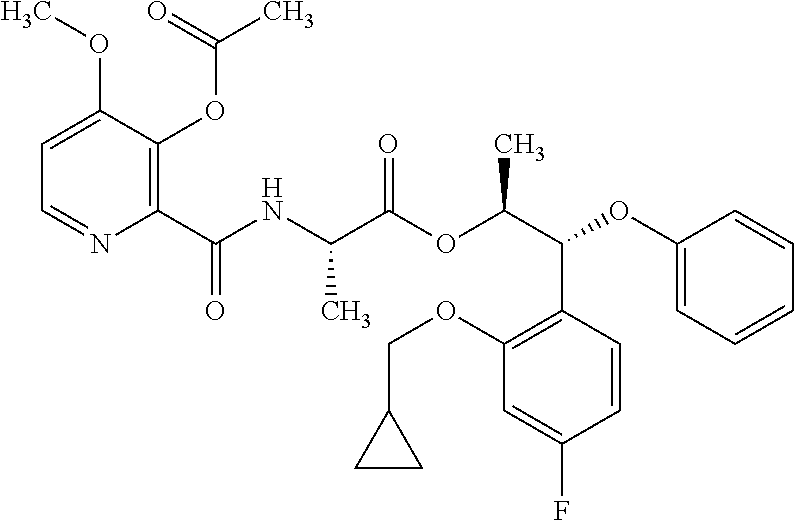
C1=C(OC)C(OC(C)=O)=C(C(NC(C(OC(C(OC2=CC=CC=C2)C2=C(OCC3CC3)C=C(F)C=C2)C)=O)C)=O)N=C1
